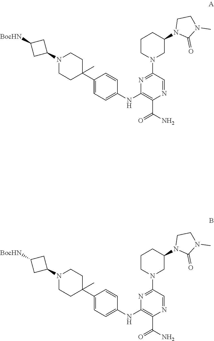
C1(N2CC(N3C(=O)N(C)CC3)CCC2)=NC(NC2=CC=C(C3(C)CCN(C4CC([BocHN])C4)CC3)C=C2)=C(C(N)=O)N=C1.C1(N2CC(N3C(=O)N(C)CC3)CCC2)=NC(NC2=CC=C(C3(C)CCN(C4CC([BocHN])C4)CC3)C=C2)=C(C(N)=O)N=C1
